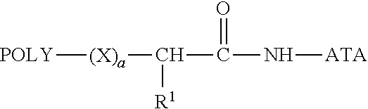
[POLY][(X)a]C([R1])C(=O)N[ATA]
